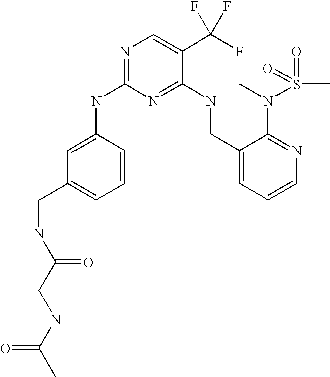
C1(CNC2=NC(NC3=CC(CNC(CNC(C)=O)=O)=CC=C3)=NC=C2C(F)(F)F)=CC=CN=C1N(C)S(C)(=O)=O
